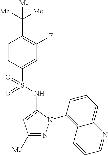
C1(C([Me])([Me])[Me])=C(F)C=C(S(=O)(=O)NC2=CC([Me])=NN2C2=C3C(=CC=C2)N=CC=C3)C=C1
